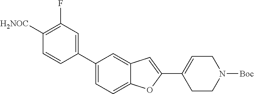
C1([H2NOC])=C(F)C=C(C2=CC=C3C(=C2)C=C(C2=CCN([Boc])CC2)O3)C=C1
